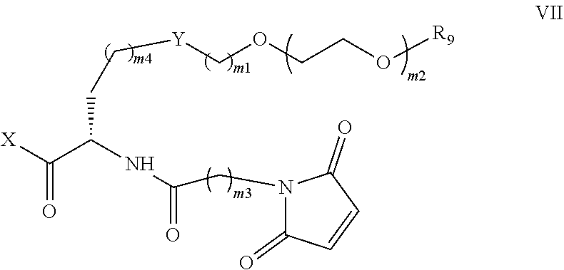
N1(CC(=O)NC(C([X])=O)CC[Y]COCCO[R9])C(=O)C=CC1=O
